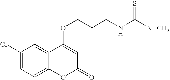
C1(Cl)=CC=C2C(=C1)C(OCCCNC([NHCH3])=S)=CC(=O)O2
